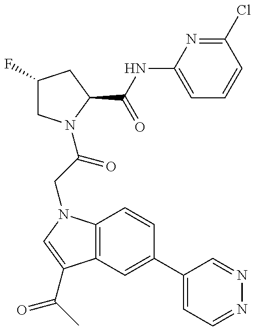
C1(F)CN(C(CN2C3=C(C(C(C)=O)=C2)C=C(C2=CC=NN=C2)C=C3)=O)C(C(=O)NC2=CC=CC(Cl)=N2)C1
